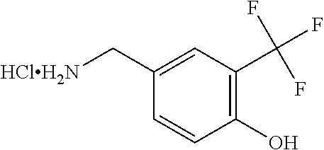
C1(O)=C(C(F)(F)F)C=C(C[HClH2N])C=C1
